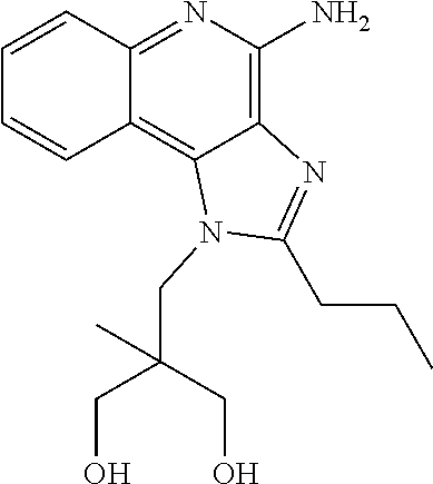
C1=CC2=NC(N)=C3C(=C2C=C1)N(CC(CO)(CO)C)C(CCC)=N3
